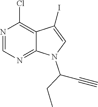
N1=CN=C2C(=C1Cl)C(I)=CN2C(C#C)CC
